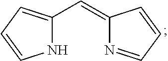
N1C(C=C2N=CC=C2)=CC=C1
